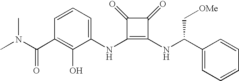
CN(C(C1=C(O)C(NC2=C(NC(C3=CC=CC=C3)C[OMe])C(=O)C2=O)=CC=C1)=O)C
